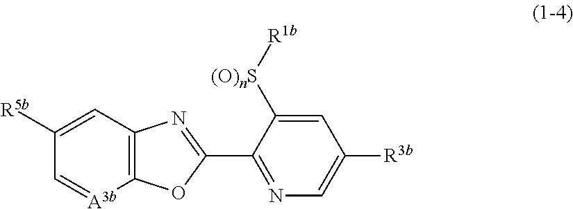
C1([R5b])=CC2=C([A3b]=C1)OC(C1=NC=C([R3b])C=C1[(O)nS][R1b])=N2
